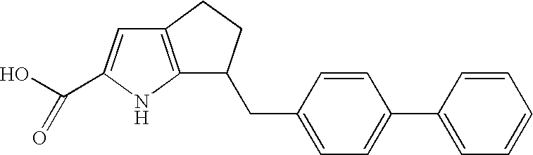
C12=C(NC(C(O)=O)=C1)C(CC1=CC=C(C3=CC=CC=C3)C=C1)CC2
